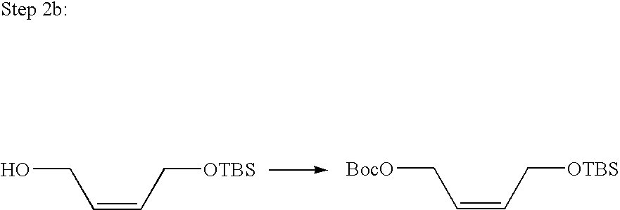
OCC=CC[OTBS].[BocO]CC=CC[OTBS]
